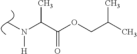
CN(C(C(=O)OCC(C)C)C)[H]
